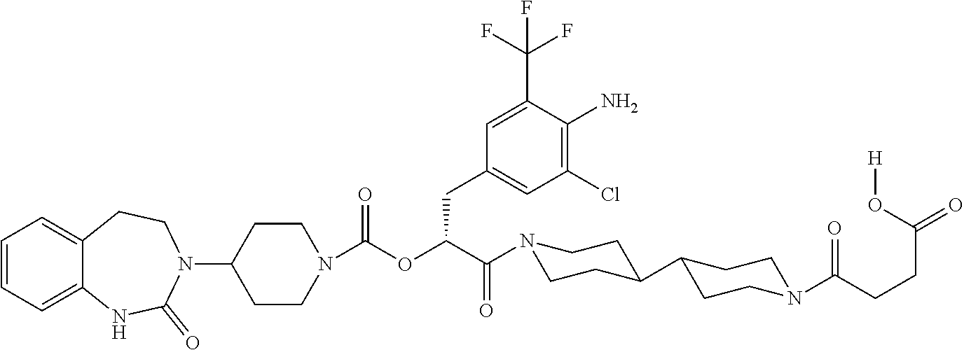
C1=CC=C2C(=C1)CCN(C1CCN(C(OC(CC3=CC(Cl)=C(N)C(C(F)(F)F)=C3)C(=O)N3CCC(C4CCN(C(CCC(O[H])=O)=O)CC4)CC3)=O)CC1)C(=O)N2
